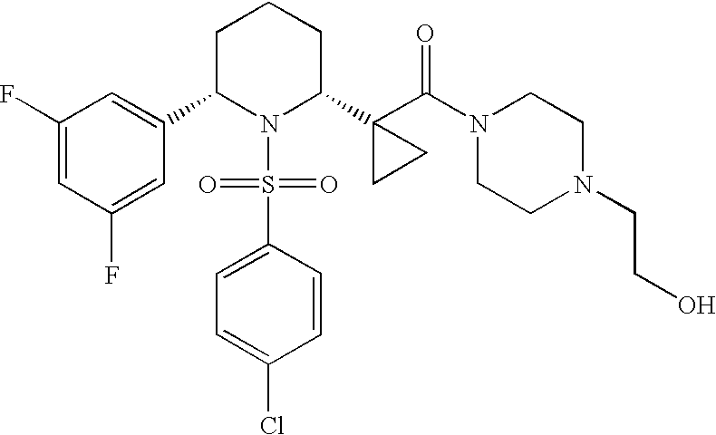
C1C(C2=CC(F)=CC(F)=C2)N(S(=O)(=O)C2=CC=C(Cl)C=C2)C(C2(C(=O)N3CCN(CCO)CC3)CC2)CC1
